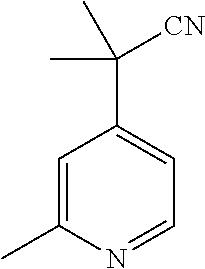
C1=C(C)N=CC=C1C([CN])(C)C
